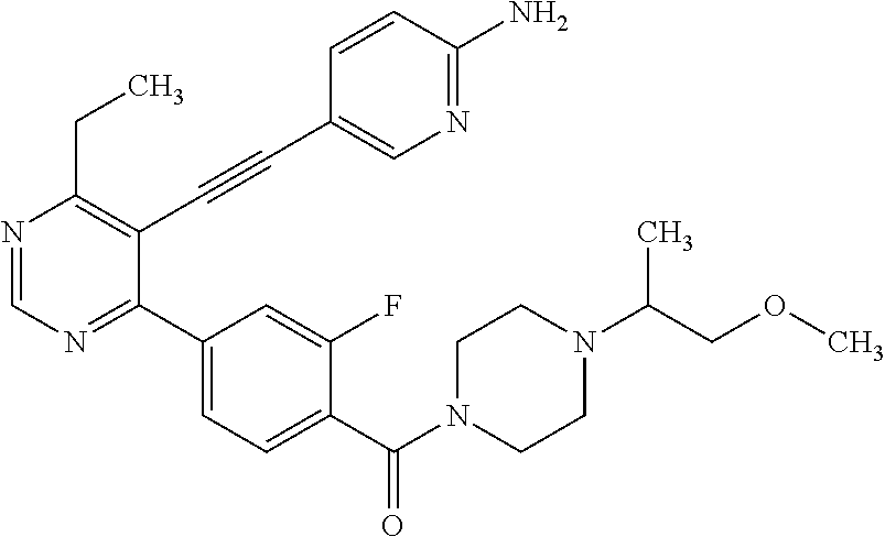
N1=CN=C(C2=CC=C(C(N3CCN(C(COC)C)CC3)=O)C(F)=C2)C(C#CC2=CN=C(N)C=C2)=C1CC
